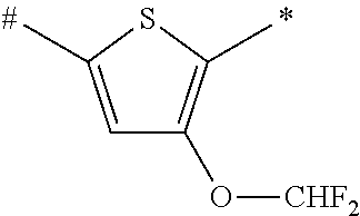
C1=C(C)SC(C)=C1O[CHF2]
